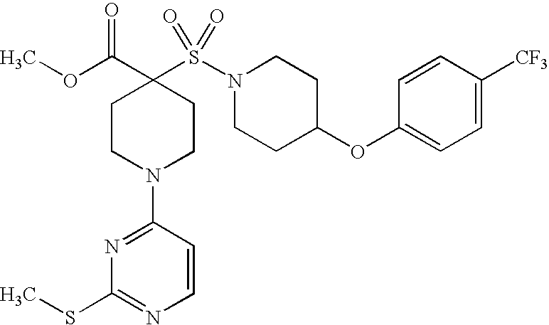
C1(OC2CCN(S(=O)(=O)C3(C(=O)OC)CCN(C4=NC(SC)=NC=C4)CC3)CC2)=CC=C([CF3])C=C1
